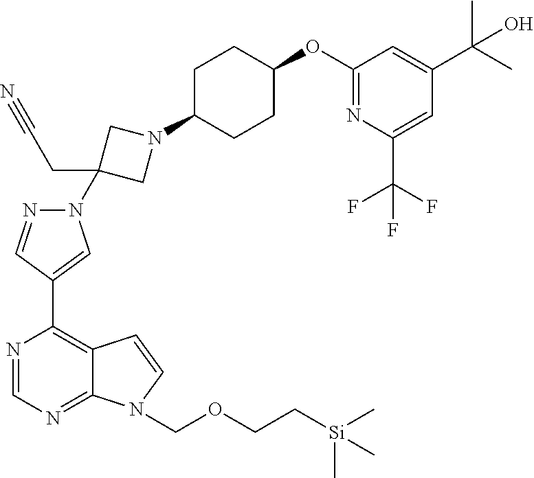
N1=CN=C2C(=C1C1=CN(C3(CC#N)CN(C4CCC(OC5=NC(C(F)(F)F)=CC(C(C)(C)O)=C5)CC4)C3)N=C1)C=CN2COCC[Si](C)(C)C
